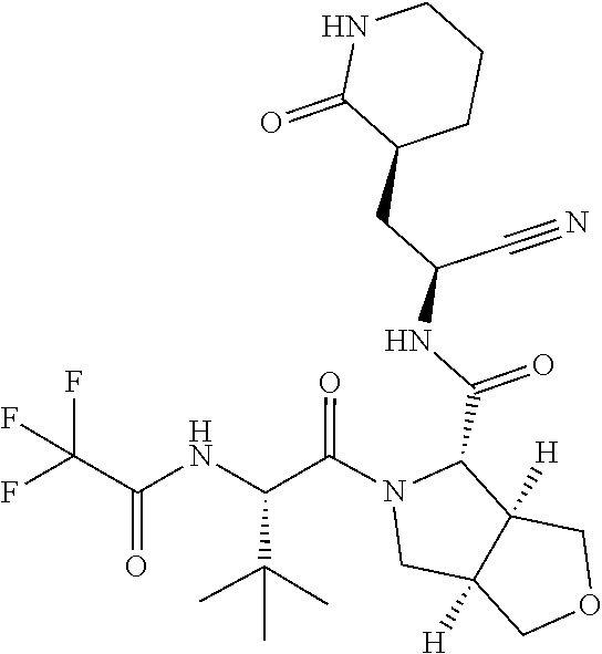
C1C2([H])COCC2([H])C(C(NC(CC2C(=O)NCCC2)C#N)=O)N1C(C(NC(C(F)(F)F)=O)C(C)(C)C)=O
